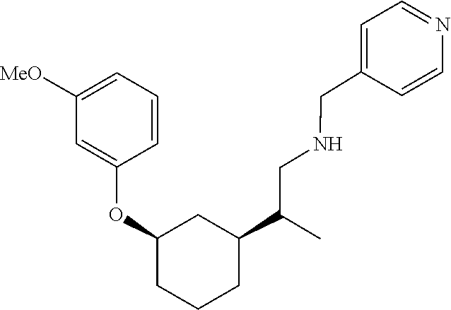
C1(CNCC(C2CC(OC3=CC([MeO])=CC=C3)CCC2)C)=CC=NC=C1
